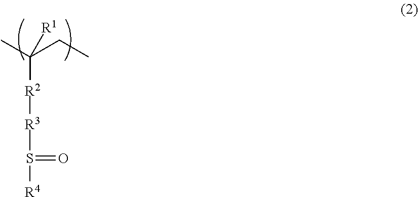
C([R2][R3]S(=O)[R4])(CC)(C)[R1]
